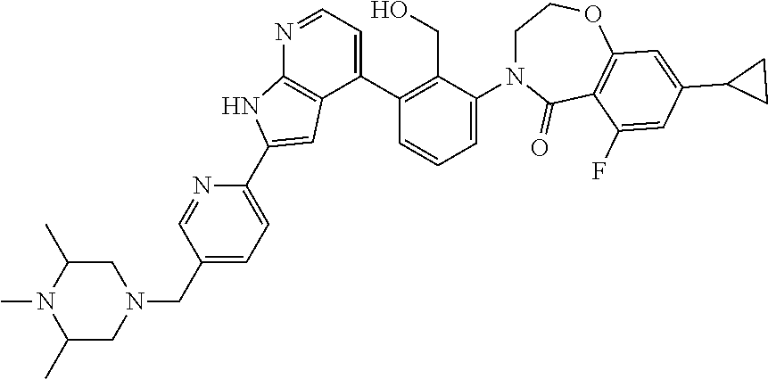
N1=CC=C(C2=C(CO)C(N3CCOC4=C(C3=O)C(F)=CC(C3CC3)=C4)=CC=C2)C2=C1NC(C1=CC=C(CN3CC(C)N(C)C(C)C3)C=N1)=C2
